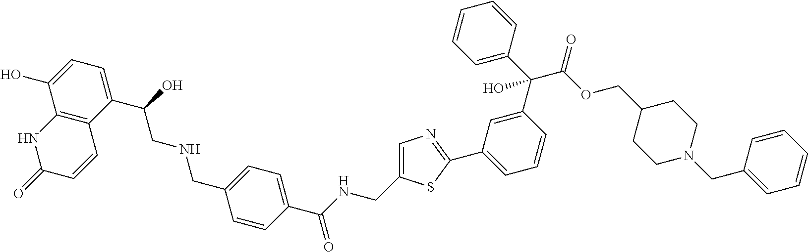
C12=C(C(C(O)CNCC3=CC=C(C(NCC4=CN=C(C5=CC=CC(C(C6=CC=CC=C6)(C(OCC6CCN(CC7=CC=CC=C7)CC6)=O)O)=C5)S4)=O)C=C3)=CC=C1O)C=CC(=O)N2
